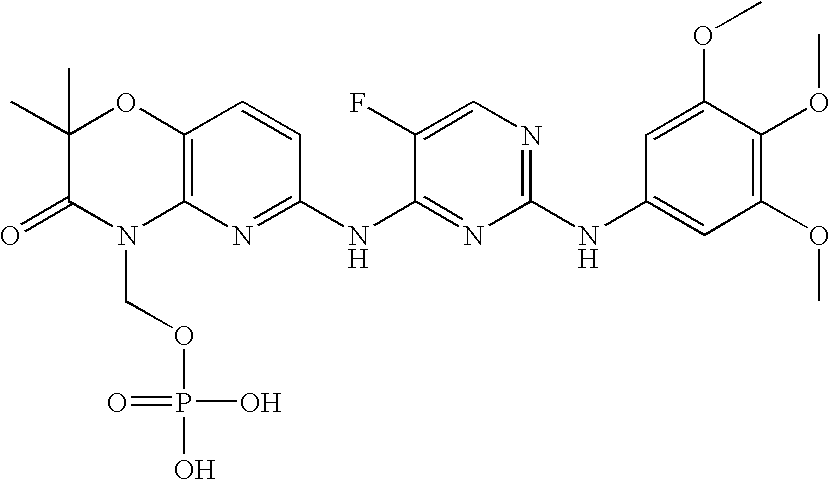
C1=C(OC)C(OC)=C(OC)C=C1NC1=NC=C(F)C(NC2=NC3=C(C=C2)OC(C)(C)C(=O)N3COP(=O)(O)O)=N1
